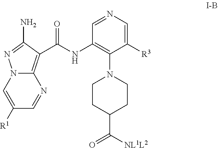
C1(N)=NN2C(=C1C(NC1=C(N3CCC(C([NL1L2])=O)CC3)C([R3])=CN=C1)=O)N=CC([R1])=C2
